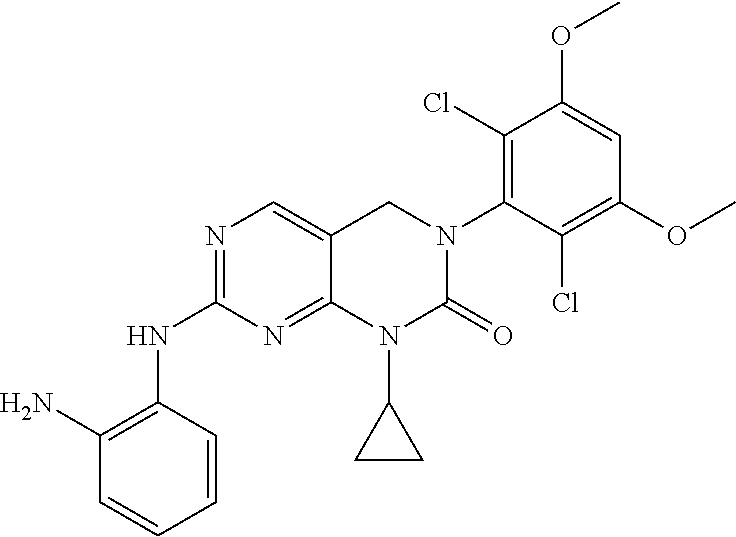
N1=C(NC2=C(N)C=CC=C2)N=C2N(C3CC3)C(=O)N(C3=C(Cl)C(OC)=CC(OC)=C3Cl)CC2=C1
